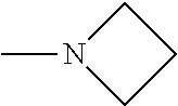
N1(C)CCC1
